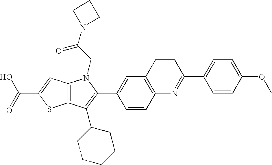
C(C1=CC2=C(S1)C(C1CCCCC1)=C(C1=CC3=C(C=C1)N=C(C1=CC=C(OC)C=C1)C=C3)N2CC(N1CCC1)=O)(=O)O
